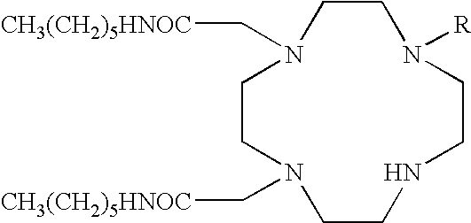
C1CN(C[CH3(CH2)5HNOC])CCNCCN([R])CCN1C[CH3(CH2)5HNOC]
